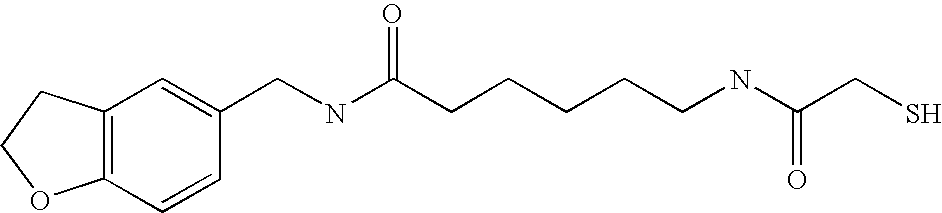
C12=C(C=CC(CNC(CCCCCNC(CS)=O)=O)=C1)OCC2
